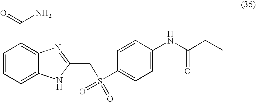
C1=CC=C2C(=C1C(=O)N)N=C(CS(=O)(=O)C1=CC=C(NC(CC)=O)C=C1)[N H]2
